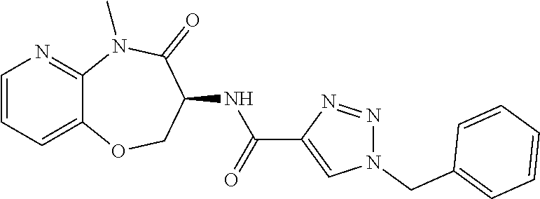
C12=CC=CN=C1N(C)C(=O)C(NC(C1=CN(CC3=CC=CC=C3)N=N1)=O)CO2
